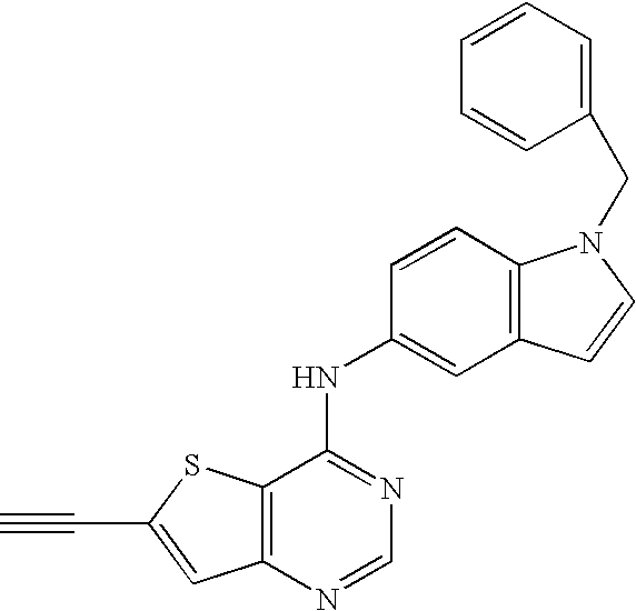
C12=C(SC(C#C)=C1)C(NC1=CC3=C(C=C1)N(CC1=CC=CC=C1)C=C3)=NC=N2
